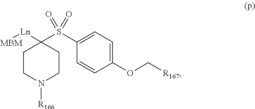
C1([Ln][MBM])(S(C2=CC=C(OC[R167])C=C2)(=O)=O)CCN([R166])CC1
